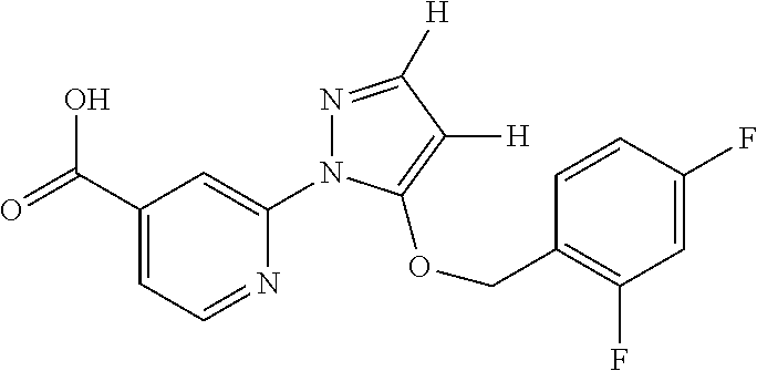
OC(C1=CC=NC(N2N=C([H])C([H])=C2OCC2=C(F)C=C(F)C=C2)=C1)=O
